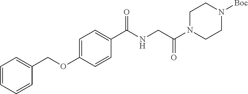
C1=CC=CC(COC2=CC=C(C(NCC(N3CCN([Boc])CC3)=O)=O)C=C2)=C1
